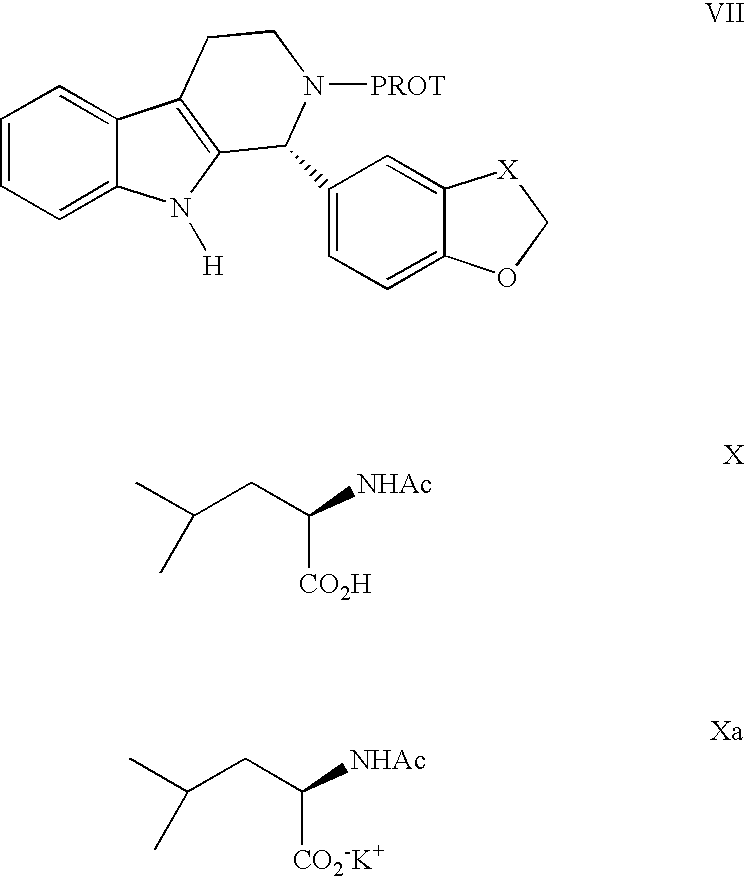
C1=CC=C2C(=C1)C1=C(N2[H])C(C2=CC=C3C(=C2)[X]CO3)N([PROT])CC1.CC(C)CC([NHAc])[CO2H].CC(C)CC([NHAc])[CO2-K+]
